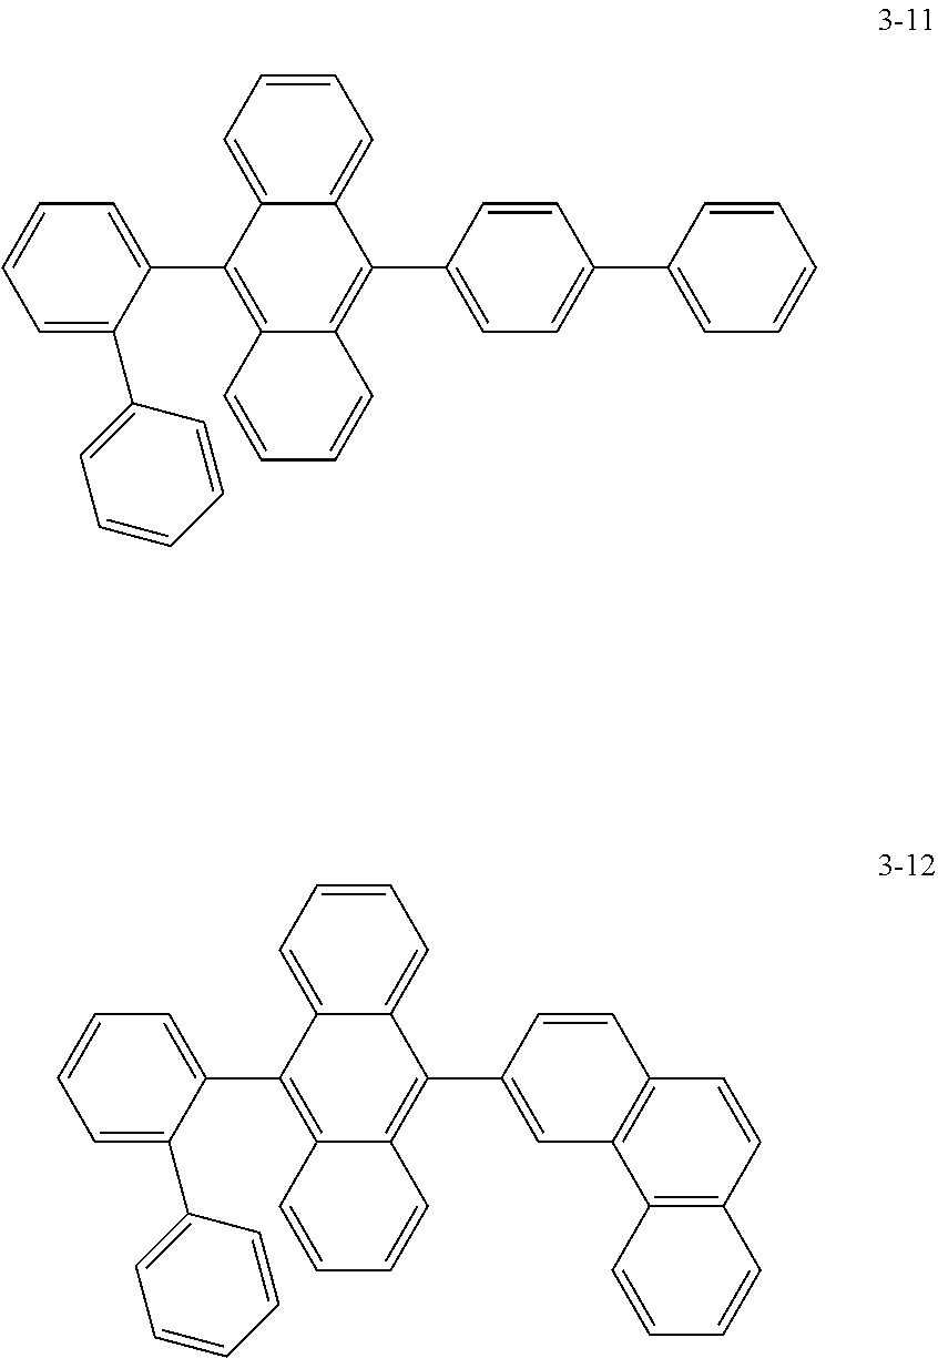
C1=CC=C2C(=C1)C(C1=CC3=C(C=C1)C=CC1=C3C=CC=C1)=C1C(=C2C2=CC=CC=C2C2=CC=CC=C2)C=CC=C1.C1=CC=C2C(=C1)C(C1=CC=C(C3=CC=CC=C3)C=C1)=C1C(=C2C2=CC=CC=C2C2=CC=CC=C2)C=CC=C1
